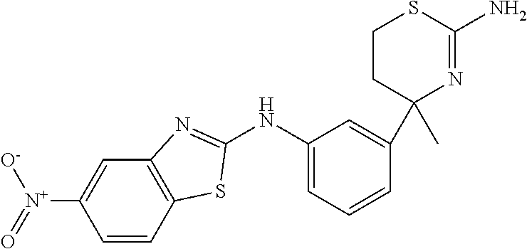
C1(NC2=NC3=C(C=CC([N+](=O)[O-])=C3)S2)=CC=CC(C2(C)N=C(N)SCC2)=C1
